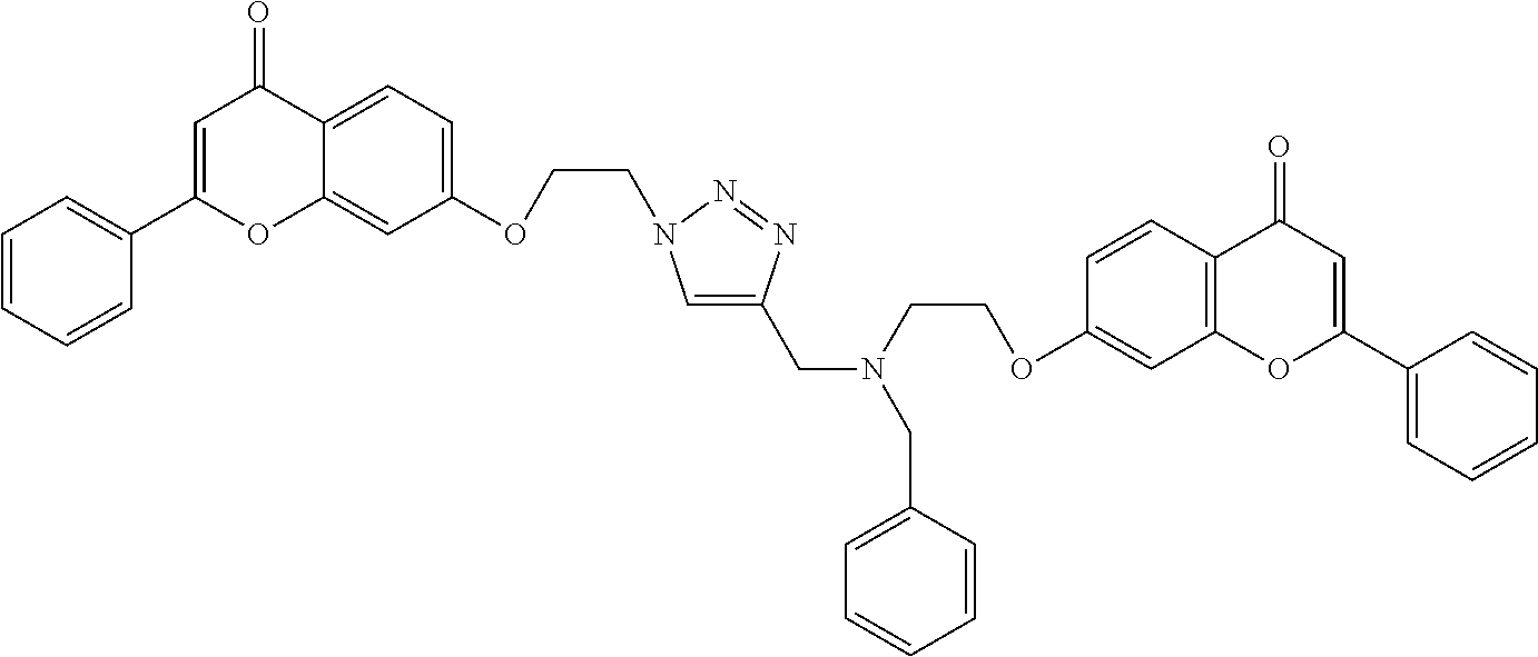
C1(OCCN2C=C(CN(CCOC3=CC4=C(C=C3)C(=O)C=C(C3=CC=CC=C3)O4)CC3=CC=CC=C3)N=N2)=CC=C2C(=C1)OC(C1=CC=CC=C1)=CC2=O
